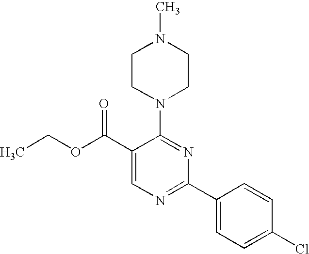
C1(C(OCC)=O)=CN=C(C2=CC=C(Cl)C=C2)N=C1N1CCN(C)CC1
